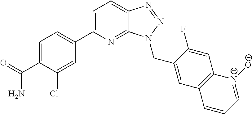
C1=C(C2=CC=C(C(=O)N)C(Cl)=C2)N=C2C(=C1)N=NN2CC1=CC2=C(C=C1F)[N+]([O-])=CC=C2
